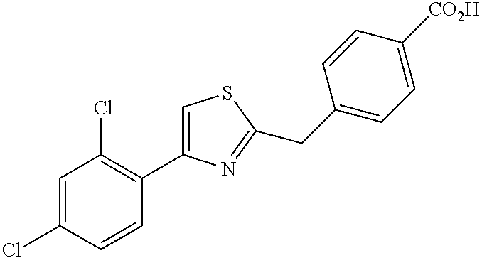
C1=C(Cl)C=CC(C2=CSC(CC3=CC=C([CO2H])C=C3)=N2)=C1Cl
